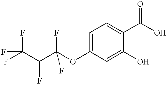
C1=C(O)C(C(O)=O)=CC=C1OC(C(F)C(F)(F)F)(F)F
